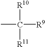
CC([R10])([R11])[R9]
